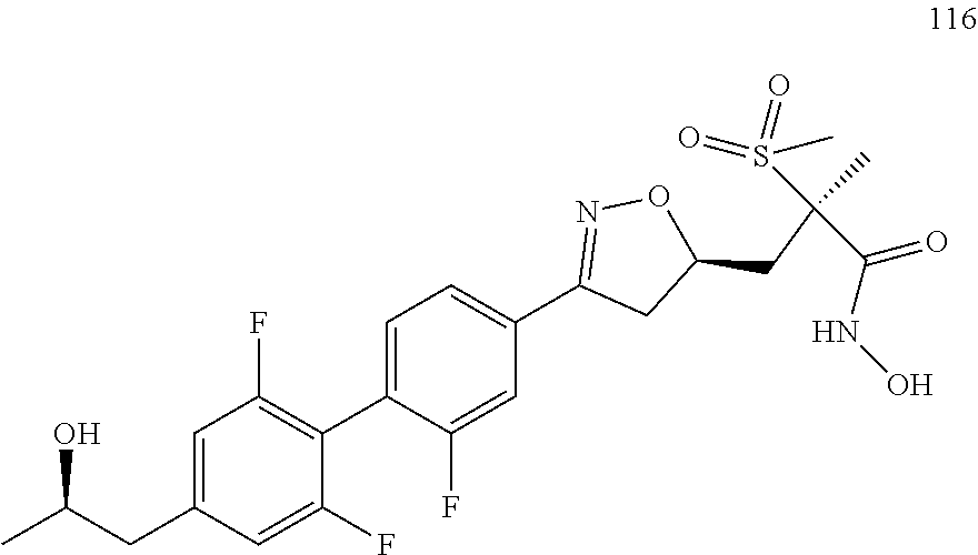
CC(CC1=CC(F)=C(C2=CC=C(C3=NOC(CC(C(=O)NO)(S(=O)(C)=O)C)C3)C=C2F)C(F)=C1)O
